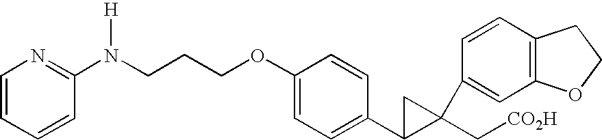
C1(N(CCCOC2=CC=C(C3C(C[CO2H])(C4=CC5=C(C=C4)CCO5)C3)C=C2)[H])=NC=CC=C1
